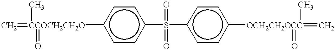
C=[CCOCH2CH2O](C)(=O)c1ccc(S(=O)(=O)c2ccc([OCH2CH2OCC](=O)(C)=C)cc2)cc1
